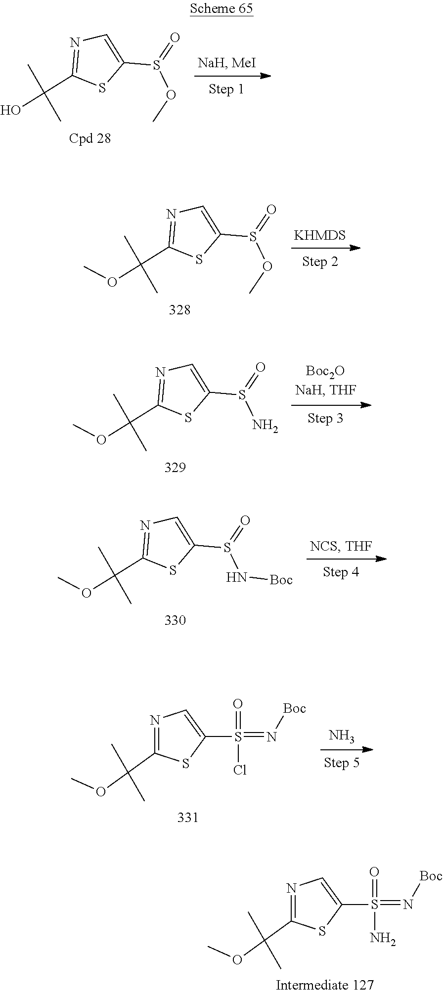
COS(=O)C1=CN=C(C(C)(O)C)S1.COS(=O)C1=CN=C(C(C)(OC)C)S1.NS(=O)C1=CN=C(C(C)(OC)C)S1.N(S(=O)C1=CN=C(C(C)(OC)C)S1)[Boc].N.C1=C(S(=O)(=N[Boc])Cl)SC(C(C)(OC)C)=N1.C1=C(S(=O)(=N[Boc])N)SC(C(C)(OC)C)=N1
